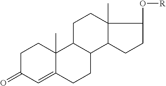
C1C(=O)C=C2C(C)(C1)C1C(CC2)C2C(C)(CC1)C(O[R])CC2
